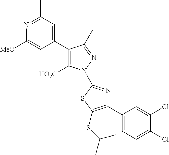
C1(C2=CC(C)=NC([MeO])=C2)=C([HO2C])N(C2=NC(C3=CC=C(Cl)C(Cl)=C3)=C(SC(C)C)S2)N=C1C
